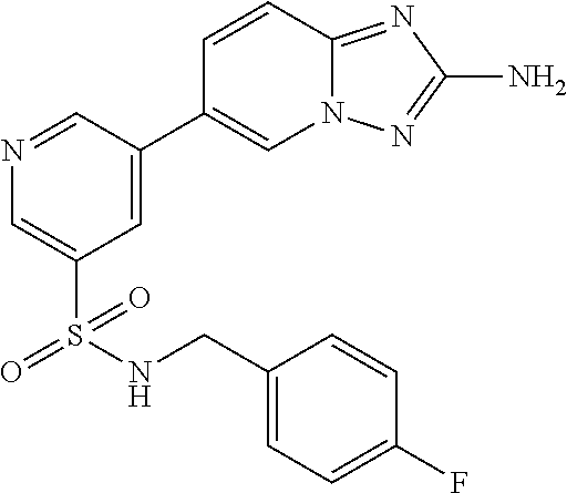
N1=CC(C2=CN3C(=NC(N)=N3)C=C2)=CC(S(=O)(=O)NCC2=CC=C(F)C=C2)=C1
